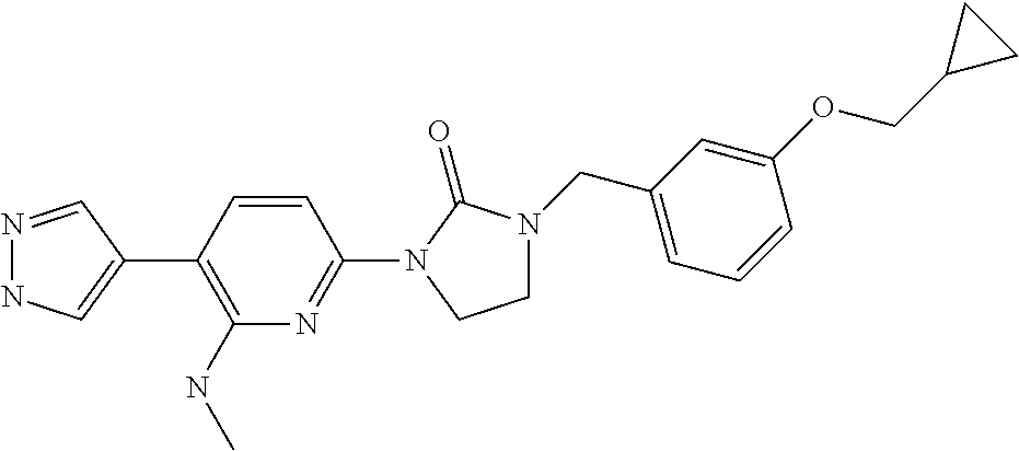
N1=CC(C2=C(NC)N=C(N3C(=O)N(CC4=CC=CC(OCC5CC5)=C4)CC3)C=C2)=CN1
